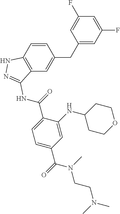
C1=CC2=C(C=C1CC1=CC(F)=CC(F)=C1)C(NC(C1=CC=C(C(=O)N(CCN(C)C)C)C=C1NC1CCOCC1)=O)=NN2
